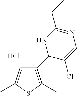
C1(C2C(Cl)=CN=C(CC)N2)=C(C)SC(C)=C1.Cl
